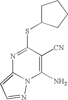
N1=C(SC2CCCC2)C([CN])=C(N)N2C1=CC=N2
